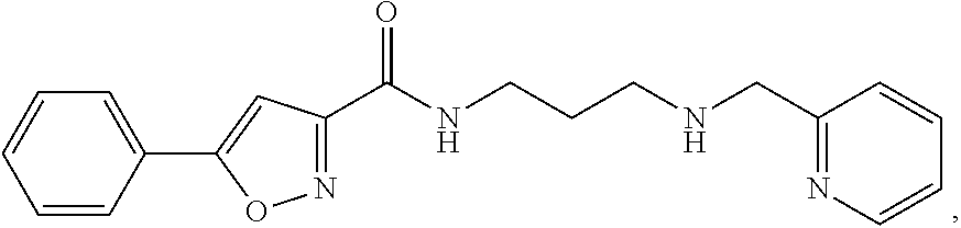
C1(C2=CC(C(NCCCNCC3=NC=CC=C3)=O)=NO2)=CC=CC=C1
